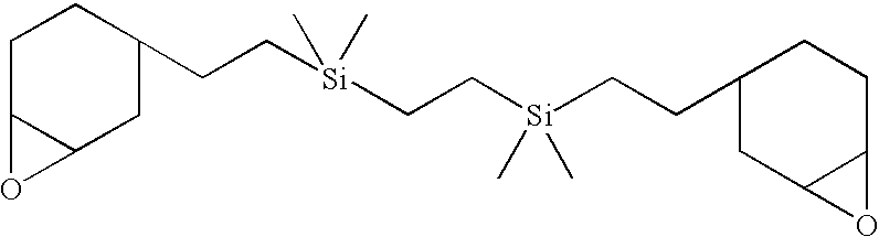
C1C2C(CC(CC[Si](C)(C)CC[Si](CCC3CC4C(CC3)O4)(C)C)C1)O2
